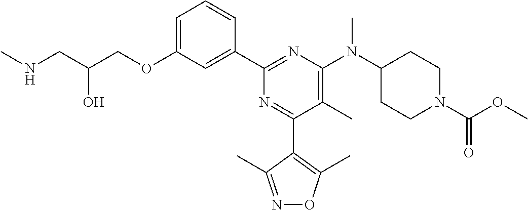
C1=C(OCC(CNC)O)C=C(C2=NC(N(C3CCN(C(OC)=O)CC3)C)=C(C)C(C3=C(C)ON=C3C)=N2)C=C1
